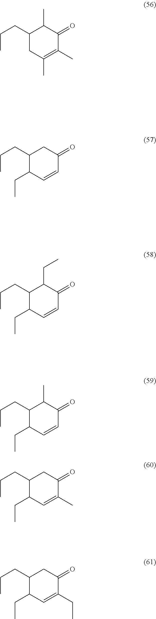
C1(CCC)CC(C)=C(C)C(=O)C1C.C1(CCC)C(CC)C=CC(=O)C1.C1(CCC)C(CC)C=CC(=O)C1CC.C1(CCC)C(CC)C=CC(=O)C1C.C1(CCC)C(CC)C=C(C)C(=O)C1.C1(CCC)C(CC)C=C(CC)C(=O)C1
